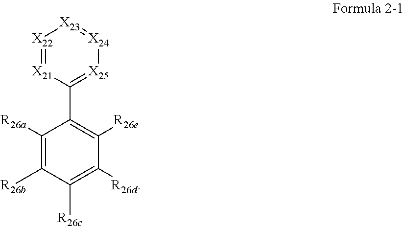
[X22]1=[X21]C(C2=C([R26e])C([R26d])=C([R26c])C([R26b])=C2[R26a])=[X25][X24]=[X23]1
